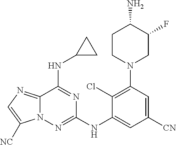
C12=NC=C([NC])N1N=C(NC1=CC([CN])=CC(N3CC(F)C(N)CC3)=C1Cl)N=C2NC1CC1
